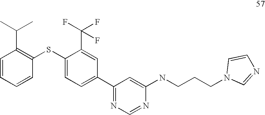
C1=CC=CC(SC2=CC=C(C3=NC=NC(NCCCN4C=NC=C4)=C3)C=C2C(F)(F)F)=C1C(C)C
